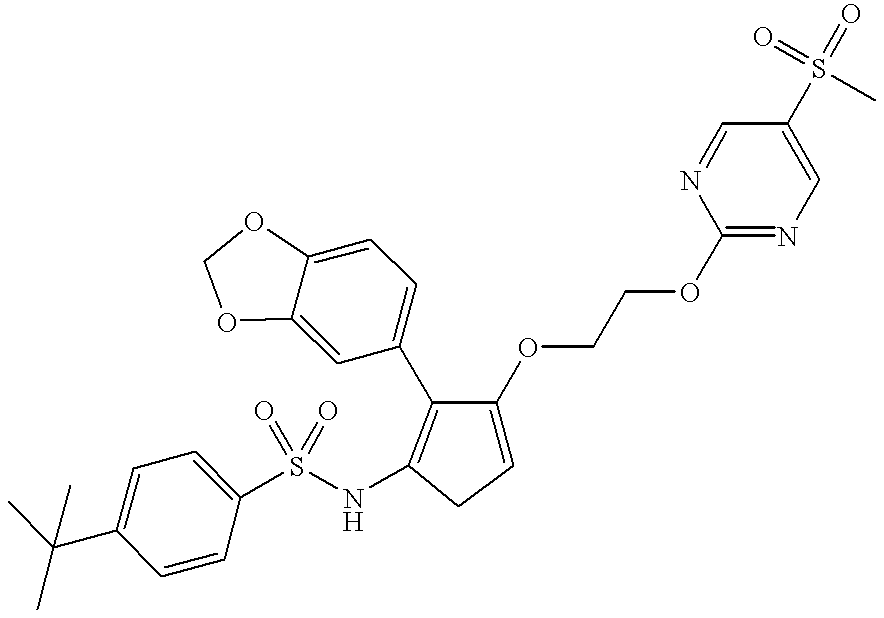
C1=CC(S(NC2=C(C3=CC=C4C(=C3)OCO4)C(OCCOC3=NC=C(S(=O)(C)=O)C=N3)=CC2)(=O)=O)=CC=C1C(C)(C)C
